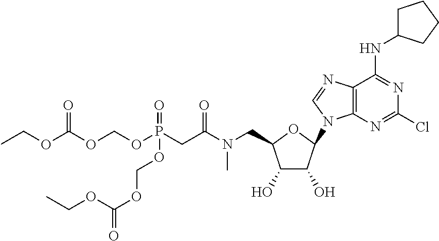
C12=C(N=C(Cl)N=C1NC1CCCC1)N(C1C(O)C(O)C(CN(C(CP(OCOC(OCC)=O)(=O)OCOC(OCC)=O)=O)C)O1)C=N2
